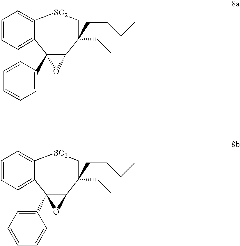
C1=CC=C2C3(C4=CC=CC=C4)C(C(CC)(CCCC)C[SO2]C2=C1)O3.C1=CC=C2C3(C4=CC=CC=C4)C(C(CC)(CCCC)C[SO2]C2=C1)O3
